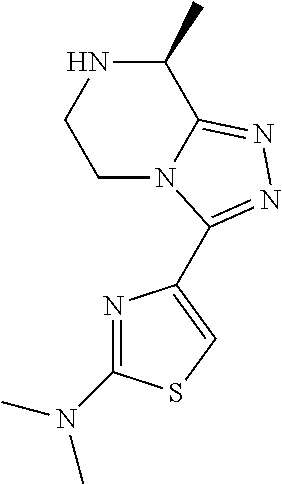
N1=C(N(C)C)SC=C1C1=NN=C2C(C)NCCN21
